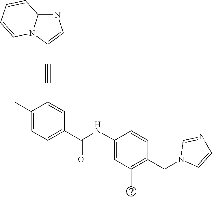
C1=CC2=NC=C(C#CC3=CC(C(NC4=CC(C)=C(CN5C=CN=C5)C=C4)=O)=CC=C3C)N2C=C1
